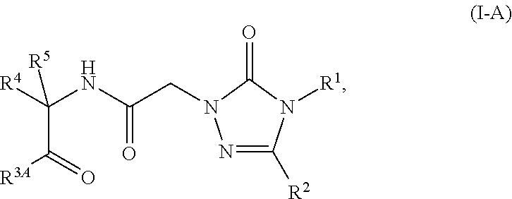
N1=C([R2])N([R1])C(=O)N1CC(NC(C(=O)[R3A])([R4])[R5])=O
